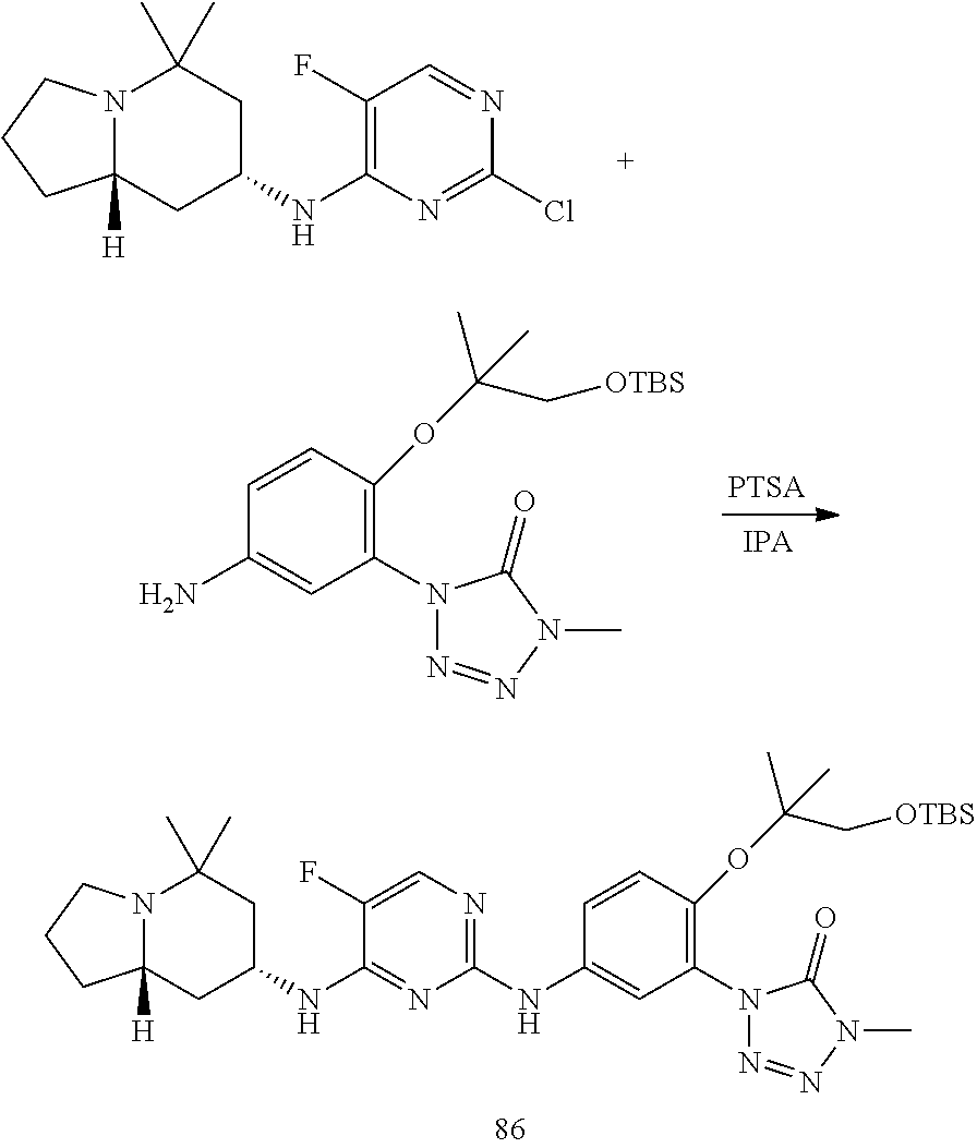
N12C([H])(CC(NC3=C(F)C=NC(Cl)=N3)CC1(C)C)CCC2.C1(N2N=NN(C)C2=O)=C(OC(C[OTBS])(C)C)C=CC(N)=C1.C1(N2N=NN(C)C2=O)=C(OC(C[OTBS])(C)C)C=CC(NC2=NC=C(F)C(NC3CC4([H])N(C(C)(C)C3)CCC4)=N2)=C1
